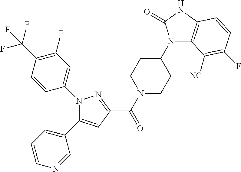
N1(C(C2=NN(C3=CC(F)=C(C(F)(F)F)C=C3)C(C3=CC=CN=C3)=C2)=O)CCC(N2C3=C(NC2=O)C=CC(F)=C3[NC])CC1
